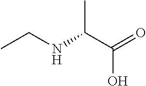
CCNC(C(=O)O)C
